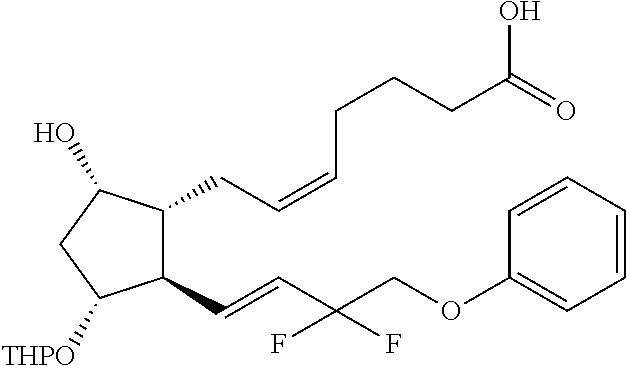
C1(C=CC(COC2=CC=CC=C2)(F)F)C(CC=CCCCC(=O)O)C(O)CC1[THPO]
